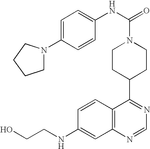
C(NC1=CC2=C(C=C1)C(C1CCN(C(=O)NC3=CC=C(N4CCCC4)C=C3)CC1)=NC=N2)CO
